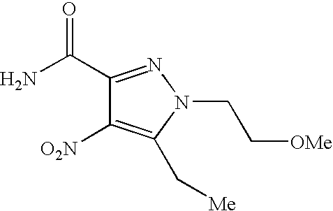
C1(C(N)=O)=NN(CC[OMe])C(C[Me])=C1[O2N]
